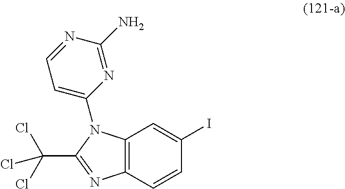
C12=C(C=CC(I)=C1)N=C(C(Cl)(Cl)Cl)N2C1=CC=NC(N)=N1
